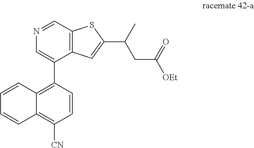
C1(C2=CN=CC3=C2C=C(C(C)CC([OEt])=O)S3)=C2C(=C([CN])C=C1)C=CC=C2
